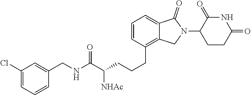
C1(Cl)=CC=CC(CNC(C([NHAc])CCCC2=C3C(=CC=C2)C(=O)N(C2CCC(=O)NC2=O)C3)=O)=C1
